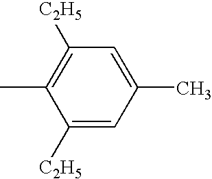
CC1=C([C2H5])C=C(C)C=C1[C2H5]
